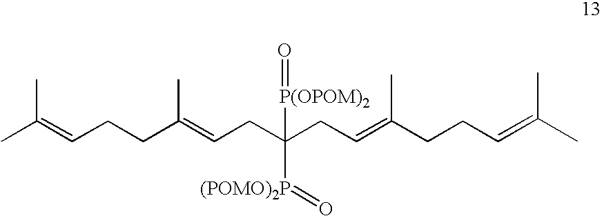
C(CC=C(CCC=C(C)C)C)(CC=C(CCC=C(C)C)C)([P(OPOM)2]=O)[(POMO)2P]=O
